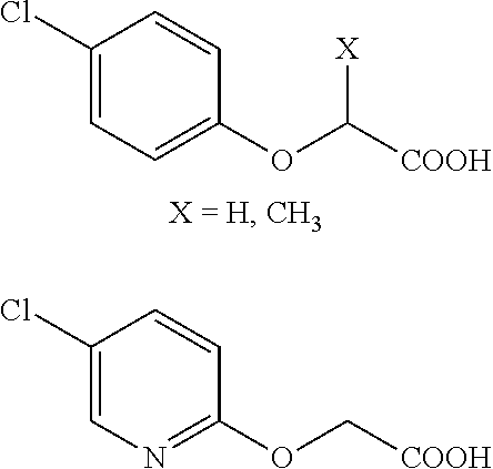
C1(Cl)=CC=C(OC([COOH])[X])C=C1.C1(Cl)=CN=C(OC[COOH])C=C1
